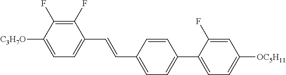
C1(F)=C(F)C([C3H7O])=CC=C1C=CC1=CC=C(C2=CC=C([OC5H11])C=C2F)C=C1
